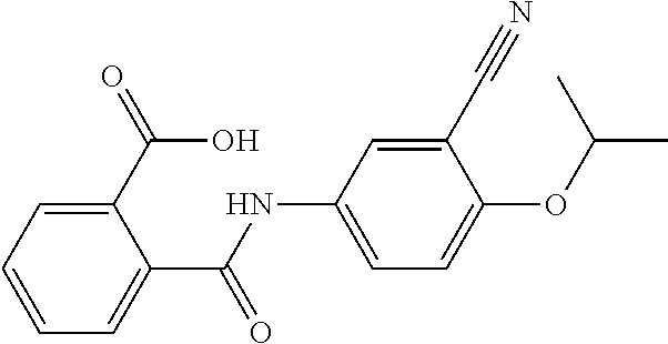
C1(NC(C2=CC=CC=C2C(O)=O)=O)=CC=C(OC(C)C)C(C#N)=C1
